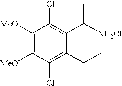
C1([MeO])=C([MeO])C(Cl)=C2C(=C1Cl)C(C)[NH2Cl]CC2
